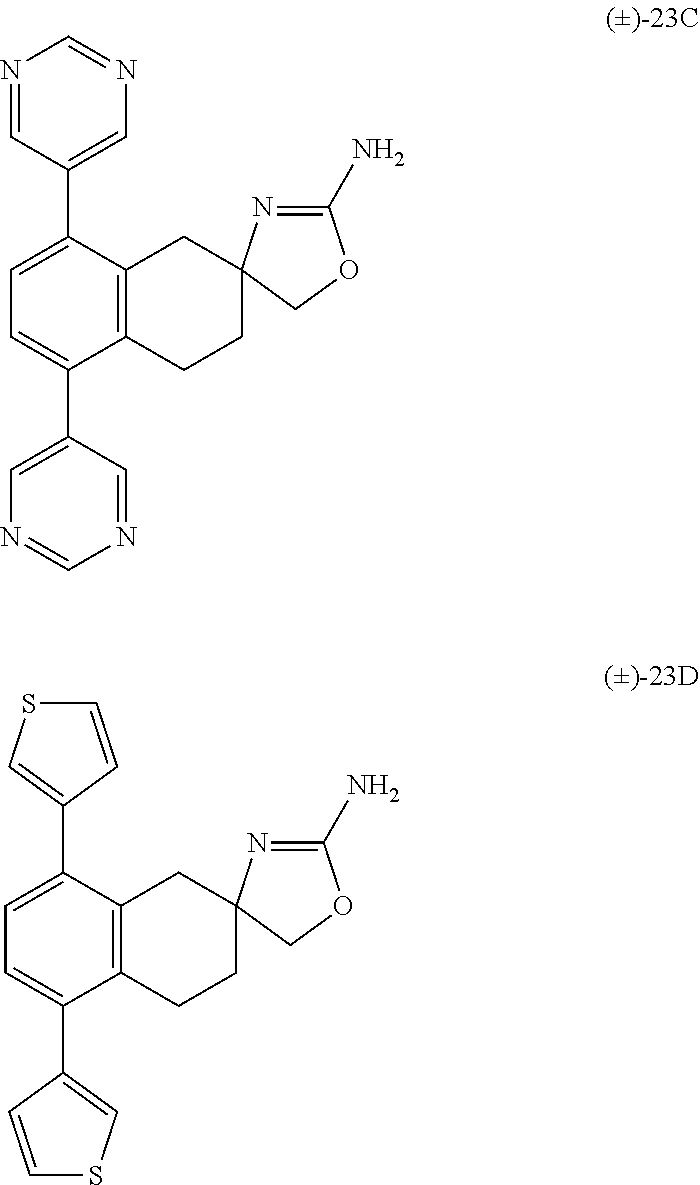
N1=CC(C2=CC=C(C3=CN=CN=C3)C3=C2CC2(CC3)N=C(N)OC2)=CN=C1.C1(C2=CC=C(C3=CSC=C3)C3=C2CC2(CC3)N=C(N)OC2)=CSC=C1
